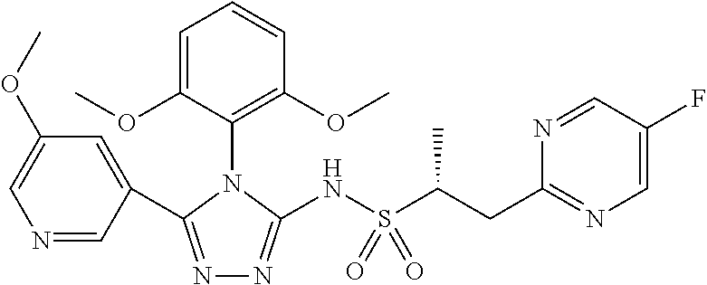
N1=C(C2=CC(OC)=CN=C2)N(C2=C(OC)C=CC=C2OC)C(NS(C(CC2=NC=C(F)C=N2)C)(=O)=O)=N1
